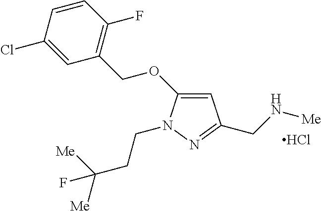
C1=C(OCC2=C(F)C=CC(Cl)=C2)N(CCC([Me])([Me])F)N=C1CN[Me].Cl
